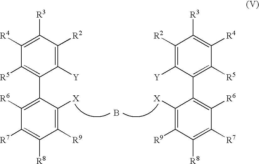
B.C1([R5])=C(C2=C([R6])C([R7])=C([R8])C([R9])=C2[X])C([Y])=C([R2])C([R3])=C1[R4].C1(C2=C([R6])C([R7])=C([R8])C([R9])=C2[X])=C([R5])C([R4])=C([R3])C([R2])=C1[Y]
